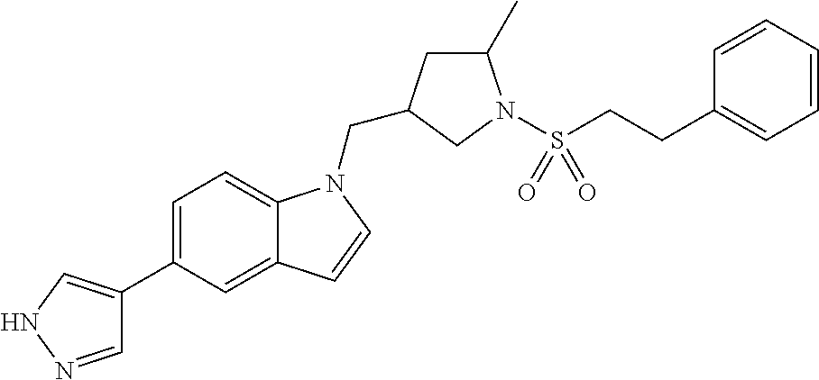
C1=NNC=C1C1=CC=C2C(=C1)C=CN2CC1CC(C)N(S(CCC2=CC=CC=C2)(=O)=O)C1
